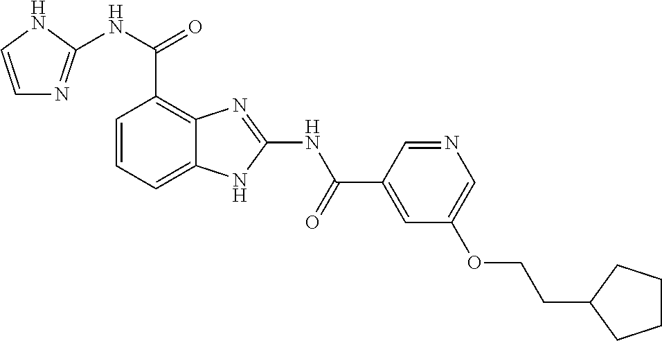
C12=C(C(NC3=NC=CN3)=O)C=CC=C1NC(NC(=O)C1=CC(OCCC3CCCC3)=CN=C1)=N2
